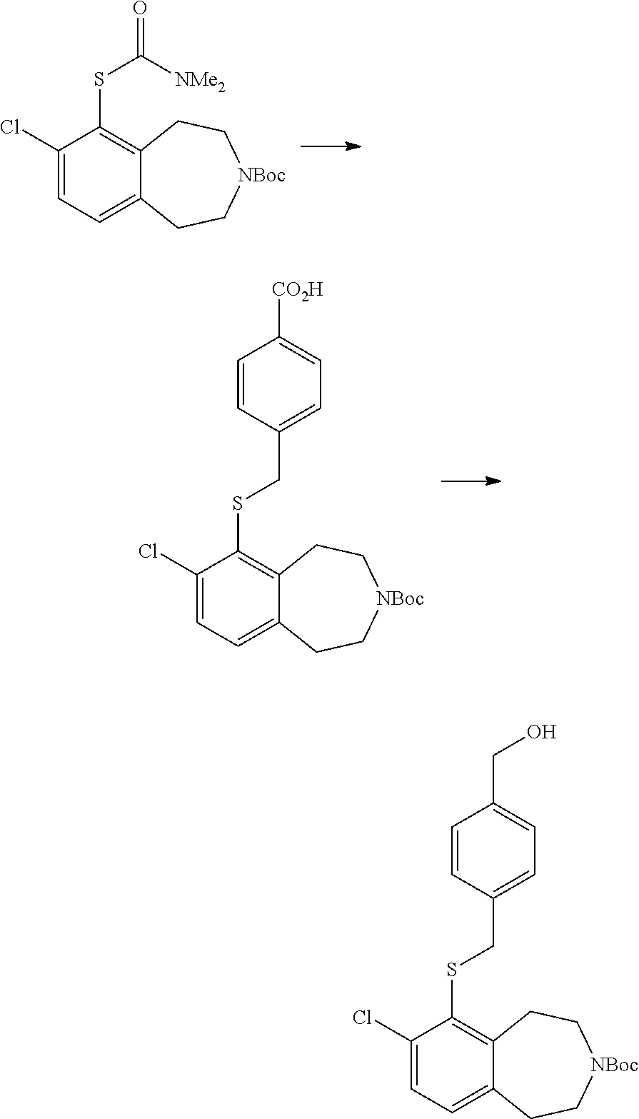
C1(Cl)=CC=C2C(=C1SC([NMe2])=O)CC[NBoc]CC2.C1(Cl)=CC=C2C(=C1SCC1=CC=C([CO2H])C=C1)CC[NBoc]CC2.C1(Cl)=CC=C2C(=C1SCC1=CC=C(CO)C=C1)CC[NBoc]CC2
